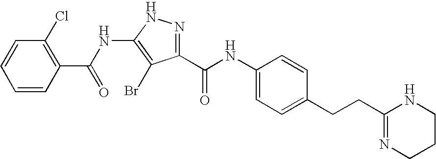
C1=CC(C(NC2=C(Br)C(C(NC3=CC=C(CCC4=NCCCN4)C=C3)=O)=NN2)=O)=C(Cl)C=C1
